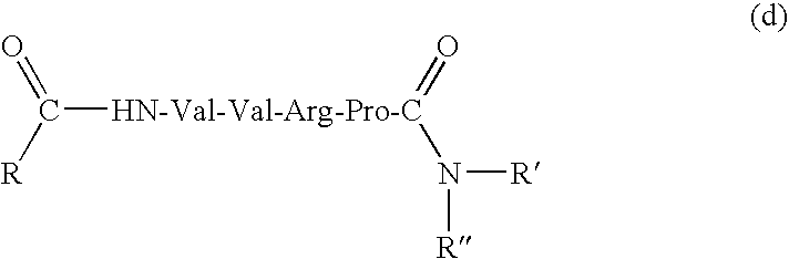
O=[HN-Val-Val-Arg-Pro-C](N([R])[R])C([R])=O
